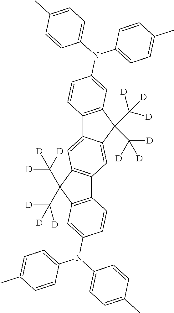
C12=C(C(C([D])([D])[D])(C([D])([D])[D])C3=CC4=C(C=C13)C(C([D])([D])[D])(C([D])([D])[D])C1=C4C=CC(N(C3=CC=C(C)C=C3)C3=CC=C(C)C=C3)=C1)C=C(N(C1=CC=C(C)C=C1)C1=CC=C(C)C=C1)C=C2
